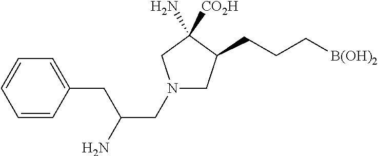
C1=C(CC(N)CN2CC(CCC[B(OH)2])C(N)([CO2H])C2)C=CC=C1
